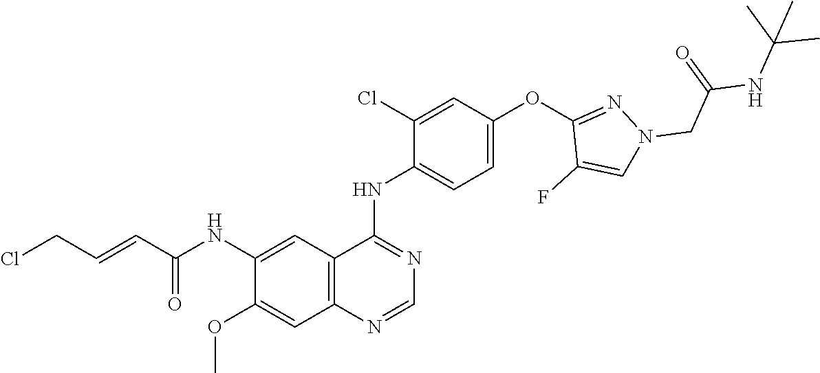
N(C1=CC2=C(C=C1OC)N=CN=C2NC1=CC=C(OC2=NN(CC(=O)NC(C)(C)C)C=C2F)C=C1Cl)C(C=CCCl)=O
